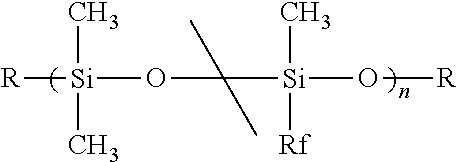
[R][Si](OC(C)(C)[Si](C)([Rf])O[R])(C)C
